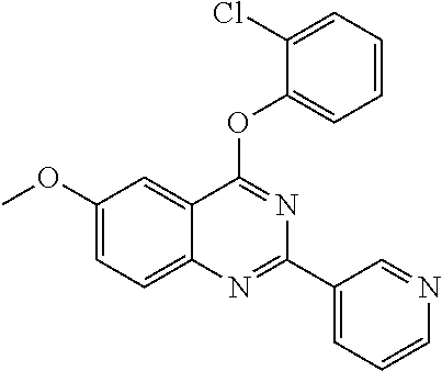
COC1=CC=C2C(=C1)C(OC1=CC=CC=C1Cl)=NC(C1=CC=CN=C1)=N2
